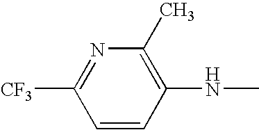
C1=CC(NC)=C(C)N=C1[CF3]
